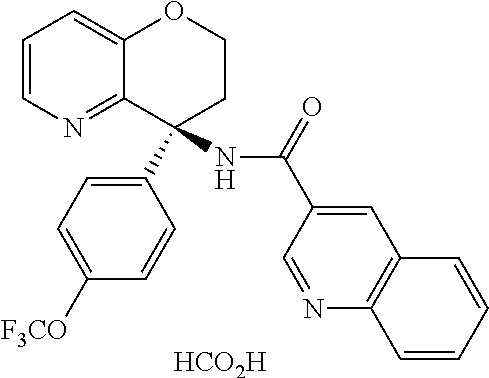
[HCO2H].C1=CN=C2C(=C1)OCCC2(C1=CC=C([F3CO])C=C1)NC(=O)C1=CC2=C(N=C1)C=CC=C2
